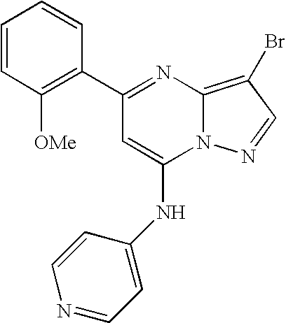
C1(C2=NC3=C(Br)C=NN3C(NC3=CC=NC=C3)=C2)=C([OMe])C=CC=C1
